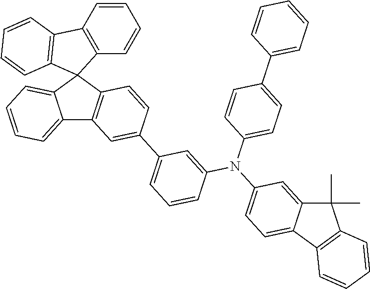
C12=C(C=CC=C1)C1=C(C=CC=C1)C21C2=C(C3=CC=CC=C31)C=C(C1=CC=CC(N(C3=CC=C4C(=C3)C(C)(C)C3=C4C=CC=C3)C3=CC=C(C4=CC=CC=C4)C=C3)=C1)C=C2
